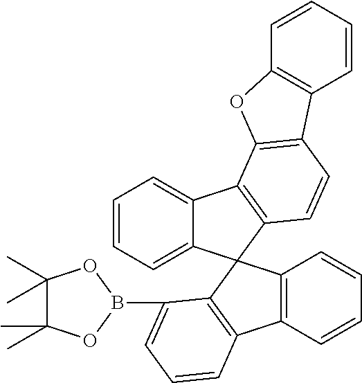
C12=CC=CC=C1C1(C3=C2C2=C(C=C3)C3=C(O2)C=CC=C3)C2=C(C3=C1C=CC=C3)C=CC=C2B1OC(C)(C)C(C)(C)O1
